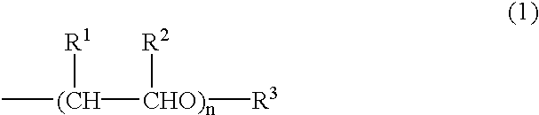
C[(CH]([CHO)n]([R2])[R3])[R1]
